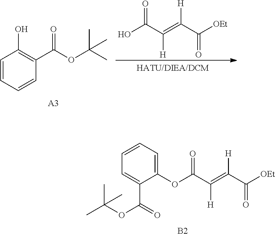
[B2].C1=CC=C(OC(C(=C(C([OEt])=O)[H])[H])=O)C(C(=O)OC(C)(C)C)=C1.C1=CC=CC(C(OC(C)(C)C)=O)=C1O.[A3].OC(C(=C(C([OEt])=O)[H])[H])=O
